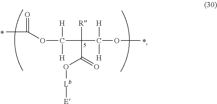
CC(OC(C(C(OC)([H])[H])([R])C(O[Lb][E])=O)([H])[H])=O
